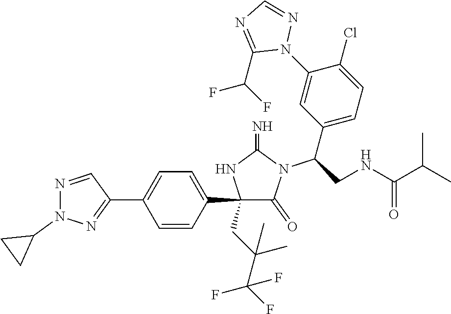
C1(C2=CC=C(C3=NN(C4CC4)N=C3)C=C2)(CC(C(F)(F)F)(C)C)C(=O)N(C(C2=CC=C(Cl)C(N3N=CN=C3C(F)F)=C2)CNC(C(C)C)=O)C(=N)N1
